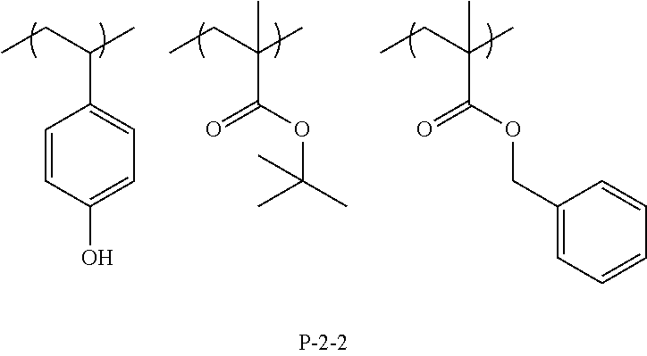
C1=CC(O)=CC=C1C(CC)C.O=C(OC(C)(C)C)C(CC)(C)C.O=C(OCC1=CC=CC=C1)C(CC)(C)C
